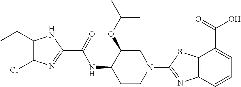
C1(CC)=C(Cl)N=C(C(=O)NC2CCN(C3=NC4=C(C(C(=O)O)=CC=C4)S3)CC2OC(C)C)N1
